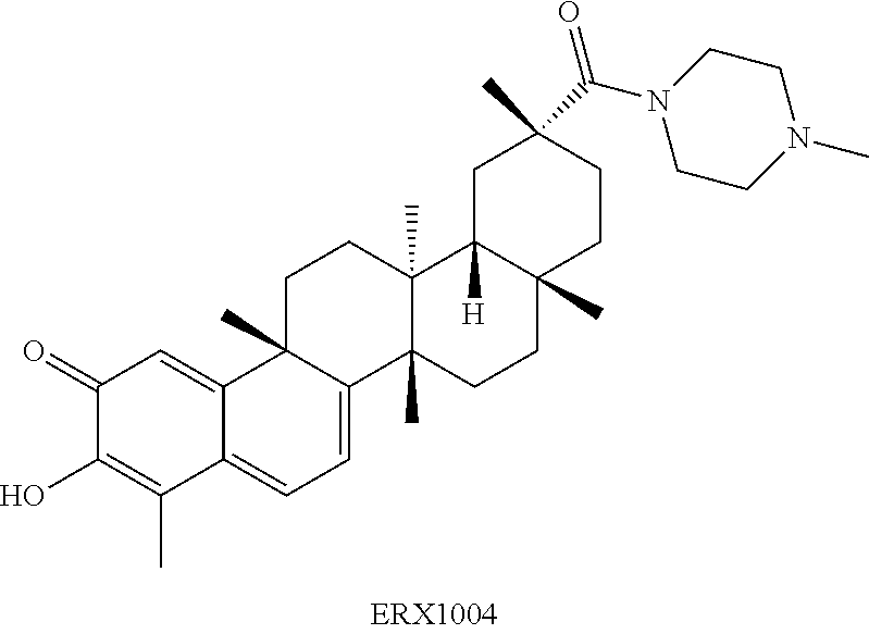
C1(=O)C(O)=C(C)C2=CC=C3C(C)(C2=C1)CCC1(C)C3(C)CCC2(C)C1([H])CC(C)(C(N1CCN(C)CC1)=O)CC2
